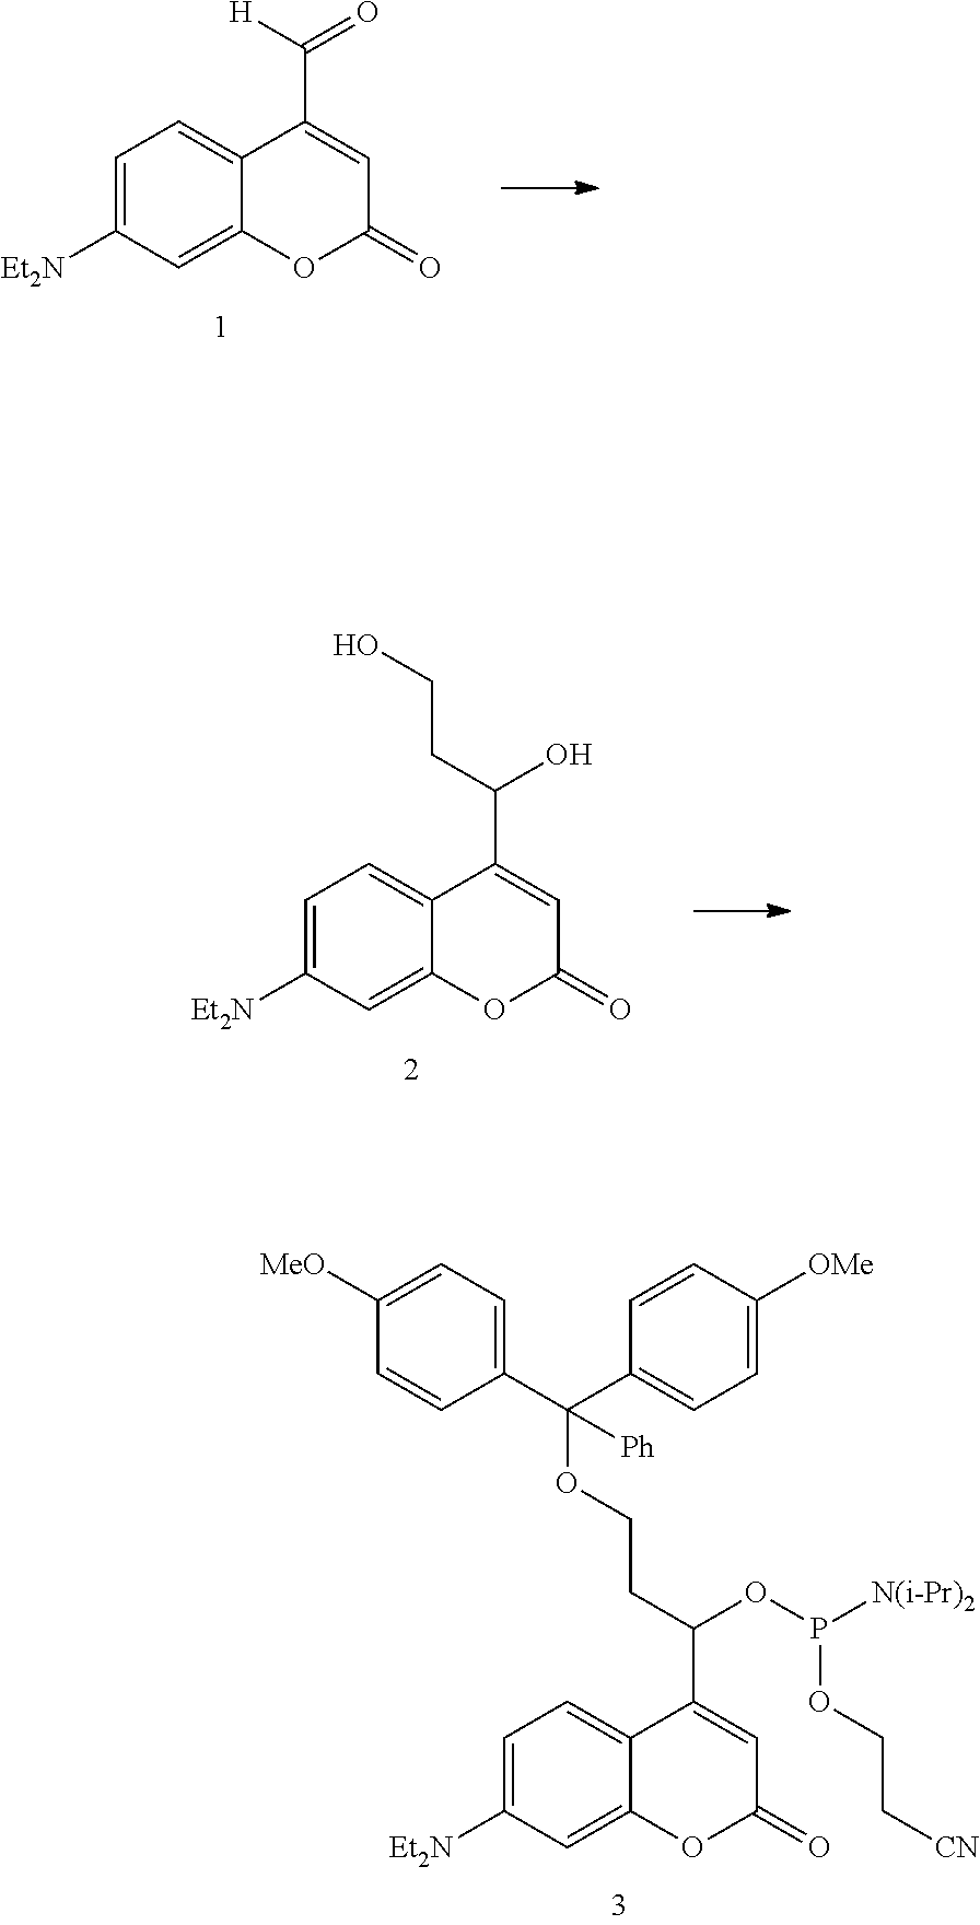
[N(i-Pr)2]P(OCC[CN])OC(C1=CC(=O)OC2=CC([Et2N])=CC=C12)CCOC(C1=CC=C([OMe])C=C1)(C1=CC=C([MeO])C=C1)[Ph].C1([Et2N])=CC=C2C(C([H])=O)=CC(=O)OC2=C1.C12=CC([Et2N])=CC=C1C(C(CCO)O)=CC(=O)O2
